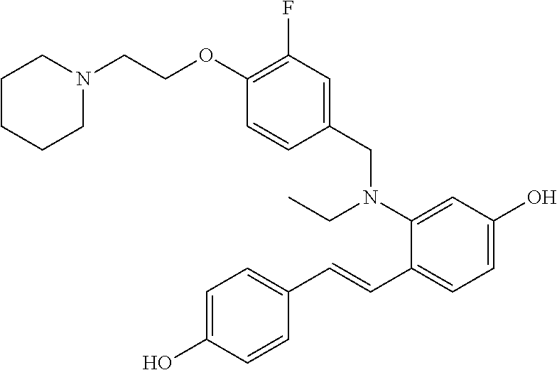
C1CCCN(CCOC2=C(F)C=C(CN(C3=CC(O)=CC=C3C=CC3=CC=C(O)C=C3)CC)C=C2)C1
